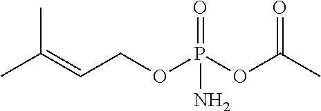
CC(=CCOP(OC(C)=O)(=O)N)C
